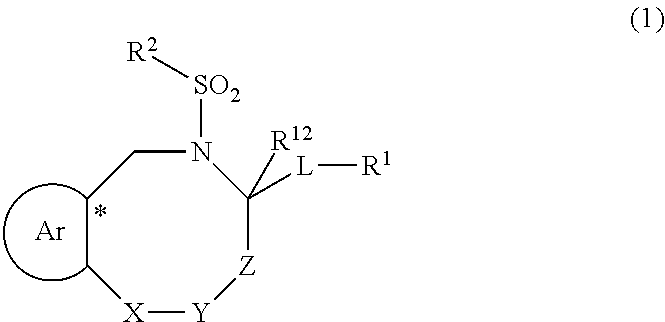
C1CCN([SO2][R2])C([L][R1])([R12])[Z][Y][X]1.[Ar]
